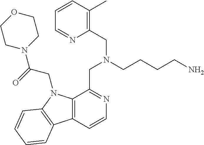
C1=CC(C)=C(CN(CCCCN)CC2=NC=CC3=C2N(CC(N2CCOCC2)=O)C2=C3C=CC=C2)N=C1
